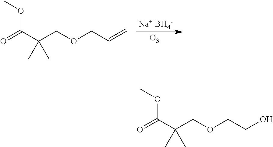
[Na+ BH4-].[O3].O=C(C(COCC=C)(C)C)OC.O=C(C(COCCO)(C)C)OC
